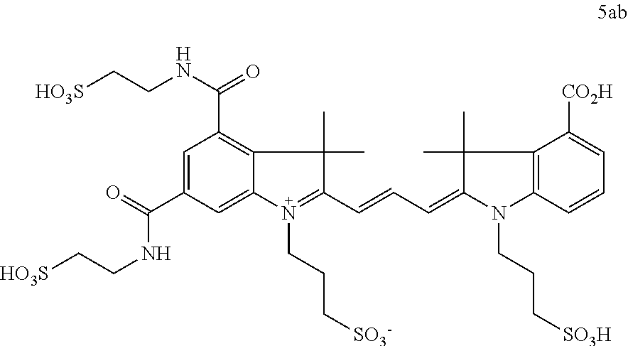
C1=C(C(=O)NCC[HO3S])C=C2C(=C1C(=O)NCC[HO3S])C(C)(C)C(C=CC=C1N(CCC[SO3H])C3=C(C([CO2H])=CC=C3)C1(C)C)=N2CCC[SO3-]
